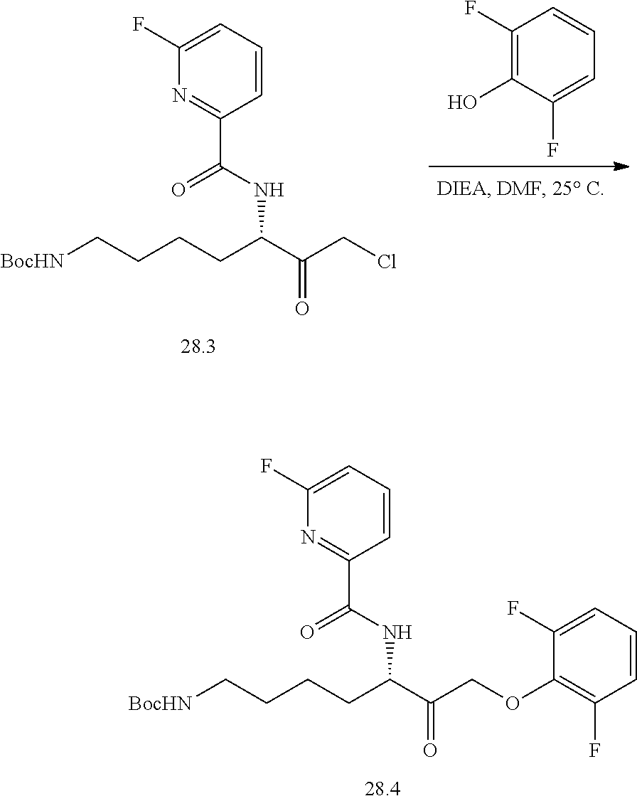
C(NC(C(COC1=C(F)C=CC=C1F)=O)CCCC[BocHN])(=O)C1=NC(F)=CC=C1.C1(F)=C(O)C(F)=CC=C1.C(NC(C(CCl)=O)CCCC[BocHN])(=O)C1=NC(F)=CC=C1
